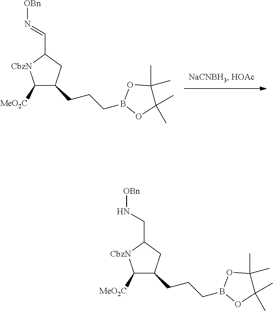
C1([MeO2C])[CbzN]C(C=N[OBn])CC1CCCB1OC(C)(C)C(C)(C)O1.C1([MeO2C])[CbzN]C(CN[OBn])CC1CCCB1OC(C)(C)C(C)(C)O1
